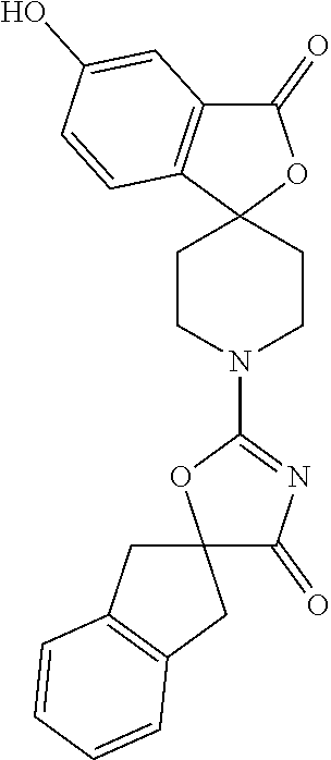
C1CN(C2=NC(=O)C3(O2)CC2=C(C3)C=CC=C2)CCC12OC(=O)C1=C2C=CC(O)=C1
